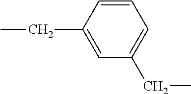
C(C1=CC(CC)=CC=C1)C
